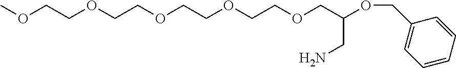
COCCOCCOCCOCCOCC(OCC1=CC=CC=C1)CN
